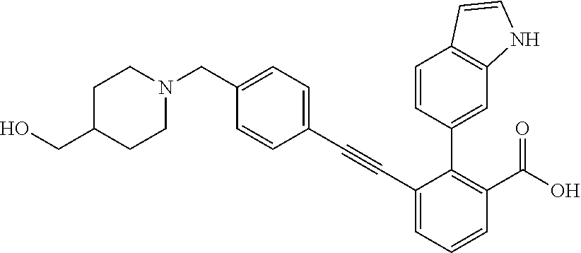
C1(C#CC2=CC=C(CN3CCC(CO)CC3)C=C2)=CC=CC(C(O)=O)=C1C1=CC2=C(C=C1)C=CN2
